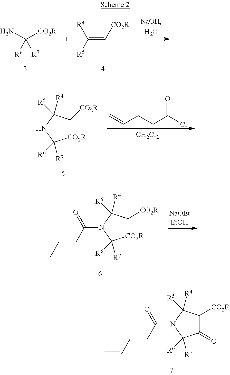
[CO2R]C(NC(C[CO2R])([R4])[R5])([R7])[R6].C=CCCC(Cl)=O.[CH2Cl2].C=CCCC(=O)N(C([R4])([R5])C[CO2R])C([R7])([R6])[CO2R].C=CCCC(=O)N1C([R4])([R5])C([CO2R])C(=O)C1([R7])[R6].NC([CO2R])([R6])[R7].C([R5])(=C[CO2R])[R4]
